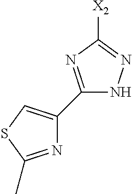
C1(C2=CSC(C)=N2)=NC([X2])=NN1
